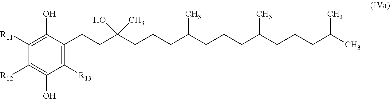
C1(CCC(CCCC(CCCC(CCCC(C)C)C)C)(O)C)=C([R13])C(O)=C([R12])C([R11])=C1O
